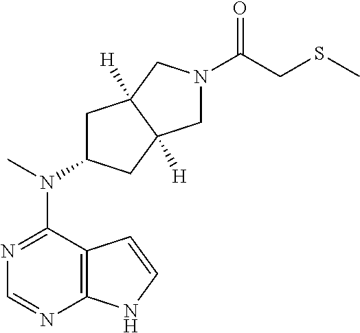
C12=C(N=CN=C1N(C)C1CC3([H])C([H])(C1)CN(C(=O)CSC)C3)NC=C2
